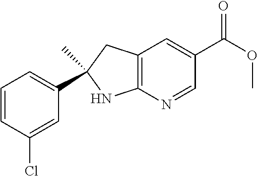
C1(C2=CC=CC(Cl)=C2)(C)NC2=C(C1)C=C(C(OC)=O)C=N2
